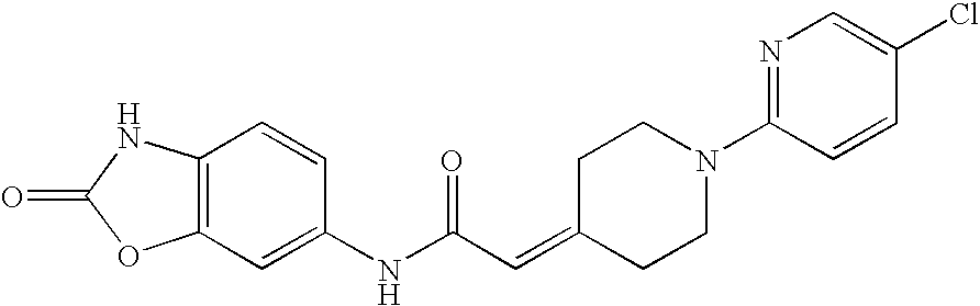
C1(NC(C=C2CCN(C3=NC=C(Cl)C=C3)CC2)=O)=CC2=C(C=C1)NC(=O)O2
